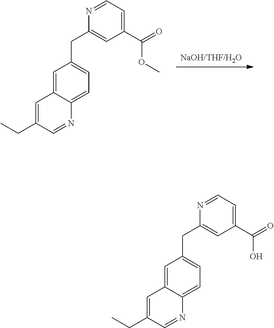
[NaOH/THF/H2O].C(C1=CC(C(OC)=O)=CC=N1)C1=CC=C2C(=C1)C=C(CC)C=N2.C(C1=CC(C(O)=O)=CC=N1)C1=CC=C2C(=C1)C=C(CC)C=N2
